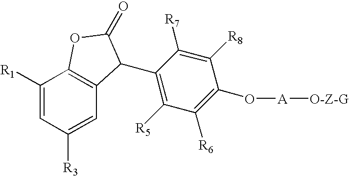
C1([R1])=CC([R3])=CC2=C1OC(=O)C2C1=C([R5])C([R6])=C(O[A][O-Z-G])C([R8])=C1[R7]
